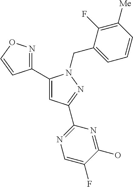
C1(C2=CC(C3=NC=C(F)C(O)=N3)=NN2CC2=CC=CC([Me])=C2F)=NOC=C1
